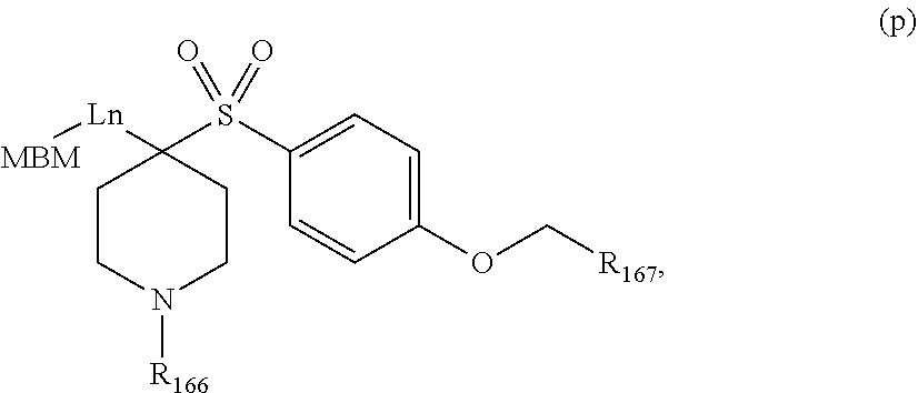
C1CN([R166])CCC1([Ln][MBM])S(C1=CC=C(OC[R167])C=C1)(=O)=O
